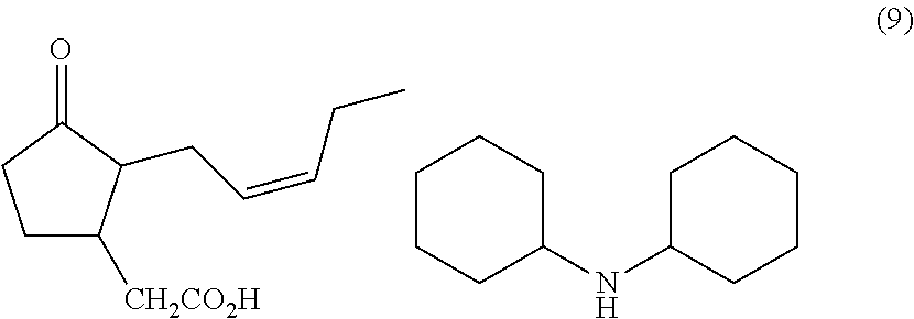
C1C([CH2CO2H])C(CC=CCC)C(=O)C1.C1CCC(NC2CCCCC2)CC1
